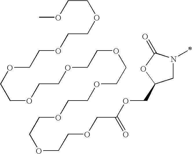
C1N(C)C(=O)OC1COC(COCCOCCOCCOCCOCCOCCOCCOCCOCCOCCOC)=O
